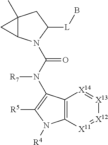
C12(C)C(N(C(N(C3=C([R5])N([R4])C4=C3[X14]=[X13][X12]=[X11]4)[R7])=O)C([L]B)C1)C2
